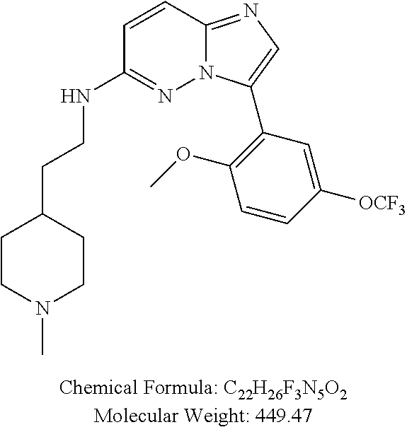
C1=CC2=NC=C(C3=C(OC)C=CC([OCF3])=C3)N2N=C1NCCC1CCN(C)CC1
